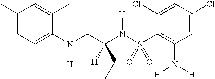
C1(C)=CC=C(N(CC(N(S(C2=C(N([H])[H])C=C(Cl)C=C2Cl)(=O)=O)[H])([H])CC)[H])C(C)=C1
